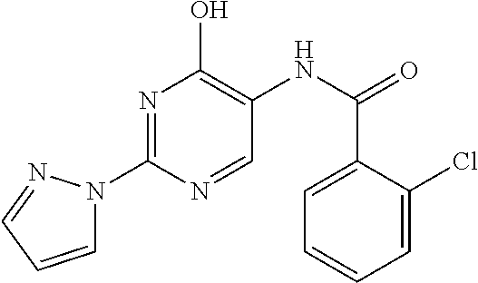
N1=C(N2C=CC=N2)N=CC(NC(=O)C2=CC=CC=C2Cl)=C1O
